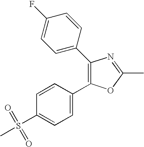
CC1=NC(C2=CC=C(F)C=C2)=C(C2=CC=C(S(C)(=O)=O)C=C2)O1
